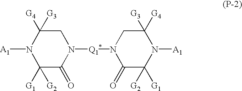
N1([A1])C([G1])([G2])C(=O)N([Q1*]N2C(=O)C([G2])([G1])N([A1])C([G3])([G4])C2)CC1([G4])[G3]
